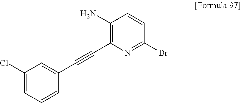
C1(Cl)=CC=CC(C#CC2=C(N)C=CC(Br)=N2)=C1
